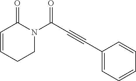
C1=CCCN(C(=O)C#CC2=CC=CC=C2)C1=O
